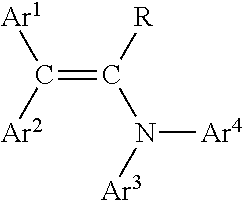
[Ar1]C([Ar2])=C([R])N([Ar4])[Ar3]
